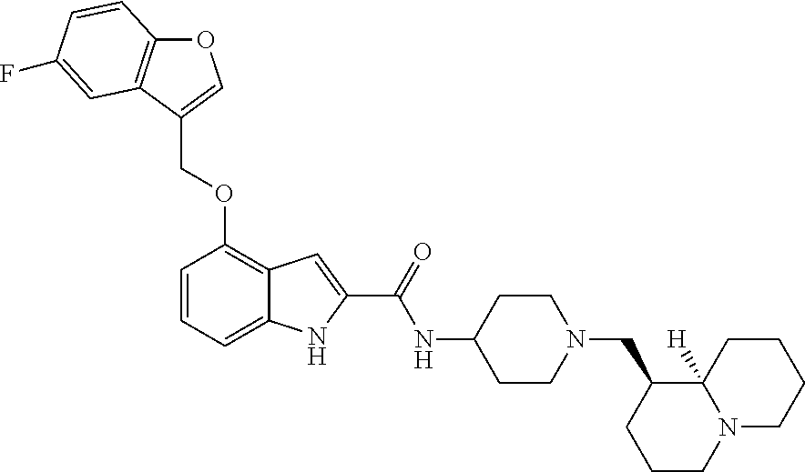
O1C2=C(C(COC3=C4C(=CC=C3)NC(C(=O)NC3CCN(CC5CCCN6CCCCC65[H])CC3)=C4)=C1)C=C(F)C=C2
